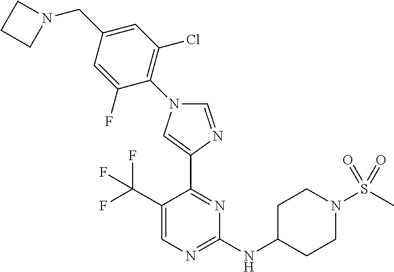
C1=NC(C2=NC(NC3CCN(S(C)(=O)=O)CC3)=NC=C2C(F)(F)F)=CN1C1=C(Cl)C=C(CN2CCC2)C=C1F
